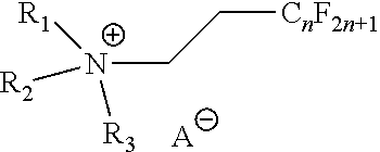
[N+](CC[CnF2n+1])([R1])([R3])[R2].[A]
